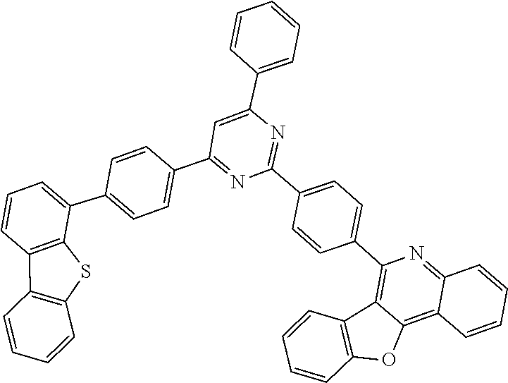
C12=NC(C3=CC=C(C4=NC(C5=CC=CC=C5)=CC(C5=CC=C(C6=CC=CC7=C6SC6=C7C=CC=C6)C=C5)=N4)C=C3)=C3C4=C(OC3=C1C=CC=C2)C=CC=C4
